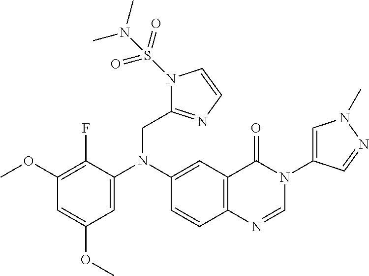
N1(S(N(C)C)(=O)=O)C(CN(C2=CC(OC)=CC(OC)=C2F)C2=CC3=C(C=C2)N=CN(C2=CN(C)N=C2)C3=O)=NC=C1
